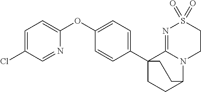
C1=C(Cl)C=NC(OC2=CC=C(C34CCC(N5C3=NS(=O)(=O)CC5)CC4)C=C2)=C1
